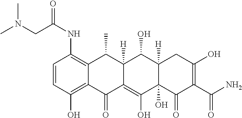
C1=CC(O)=C2C(=C1NC(=O)CN(C)C)C(C)C1([H])C(=C(O)C3(O)C([H])(C1O)CC(O)=C(C(N)=O)C3=O)C2=O
